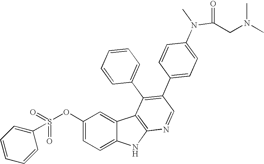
O(C1=CC=C2C(=C1)C1=C(N2)N=CC(C2=CC=C(N(C(CN(C)C)=O)C)C=C2)=C1C1=CC=CC=C1)S(C1=CC=CC=C1)(=O)=O
